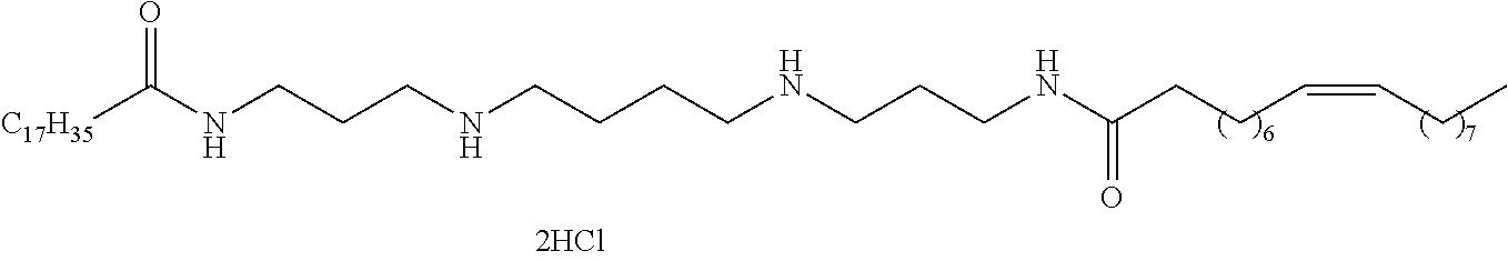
[C17H35]C(NCCCNCCCCNCCCNC(CCC=CCC)=O)=O
